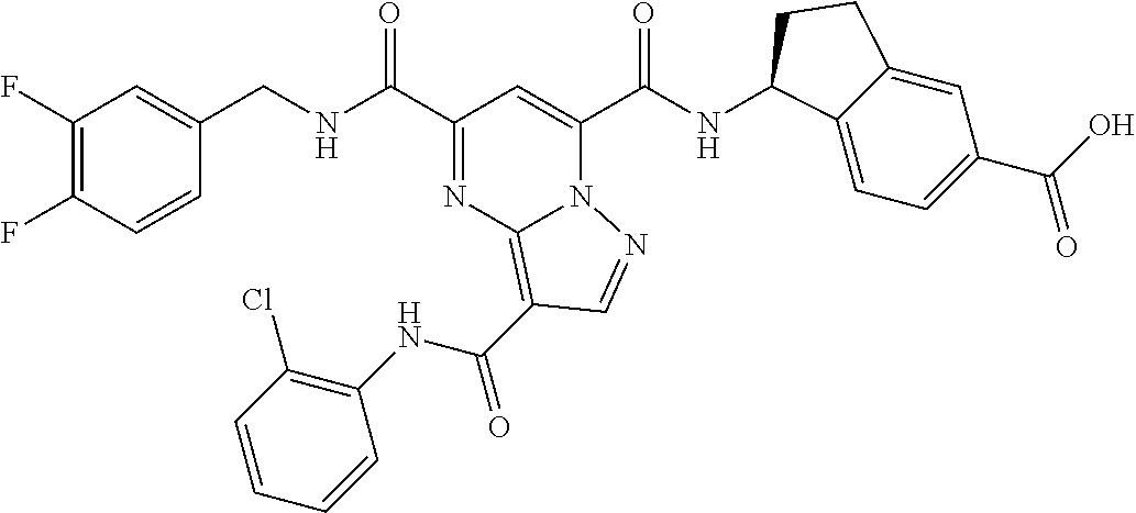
C1(F)=C(F)C=CC(CNC(C2=NC3=C(C(NC4=C(Cl)C=CC=C4)=O)C=NN3C(C(NC3C4=CC=C(C(=O)O)C=C4CC3)=O)=C2)=O)=C1
